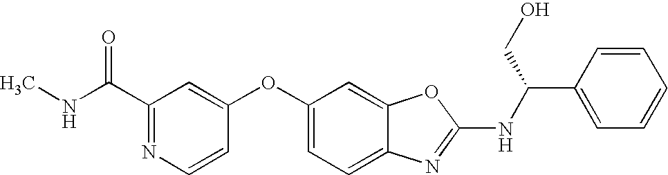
CNC(C1=NC=CC(OC2=CC=C3C(=C2)OC(NC(C2=CC=CC=C2)CO)=N3)=C1)=O
